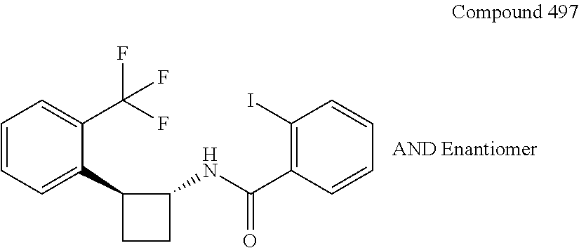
C1=CC=C(C2CCC2NC(=O)C2=C(I)C=CC=C2)C(C(F)(F)F)=C1
